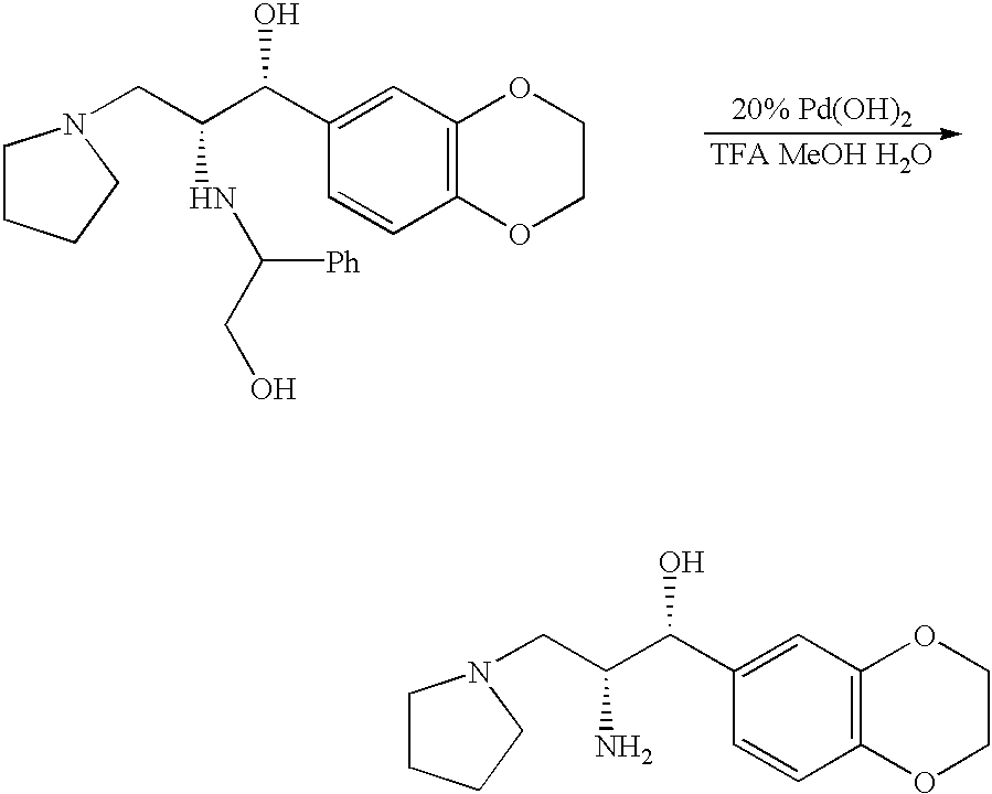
C1CCCN1CC(C(C1=CC2=C(C=C1)OCCO2)O)NC(CO)[Ph].[20% Pd(OH)2].[TFA MeOH H2O].C1CCCN1CC(C(C1=CC2=C(C=C1)OCCO2)O)N
